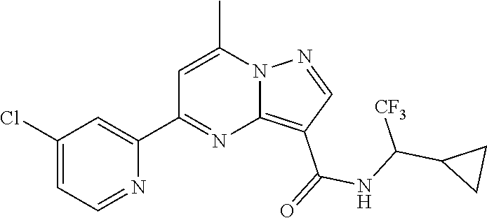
C12=C(C(=O)NC(C3CC3)[CF3])C=NN1C(C)=CC(C1=CC(Cl)=CC=N1)=N2
